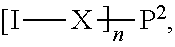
[[I][X][P2]
